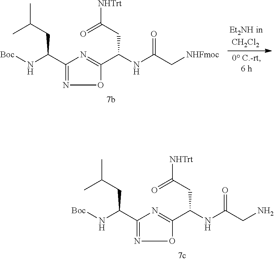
CC(CC(N[Boc])C1=NOC(C(NC(CN)=O)CC([NHTrt])=O)=N1)C.CC(CC(N[Boc])C1=NOC(C(NC(C[NHFmoc])=O)CC([NHTrt])=O)=N1)C
